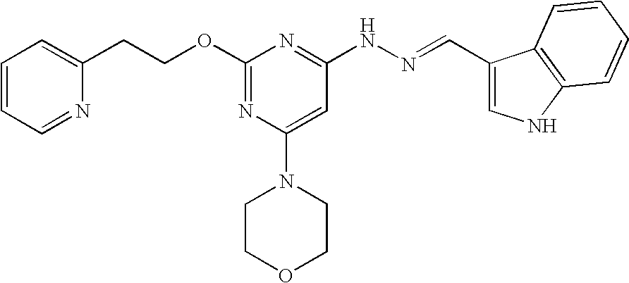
C(COC1=NC(N2CCOCC2)=CC(NN=CC2=CNC3=C2C=CC=C3)=N1)C1=CC=CC=N1
